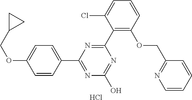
N1=C(O)N=C(C2=CC=C(OCC3CC3)C=C2)N=C1C1=C(OCC2=NC=CC=C2)C=CC=C1Cl.Cl
